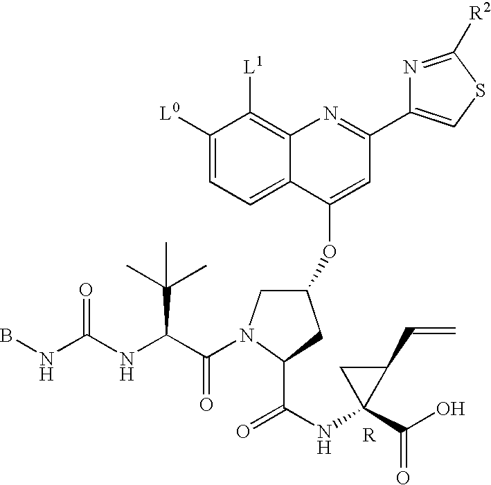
N1=C([R2])SC=C1C1=NC2=C([L1])C([L0])=CC=C2C(OC2CN(C(C(NC(NB)=O)C(C)(C)C)=O)C(C(=O)NC3(C(=O)O)C(C=C)C3)C2)=C1
